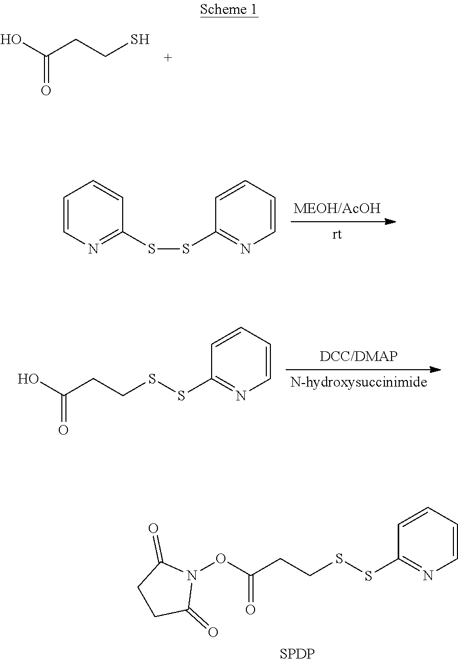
O=C(O)CCS.C1=CN=C(SSC2=NC=CC=C2)C=C1.O=C(O)CCSSC1=NC=CC=C1.O=C(ON1C(=O)CCC1=O)CCSSC1=NC=CC=C1.[SPDP]
